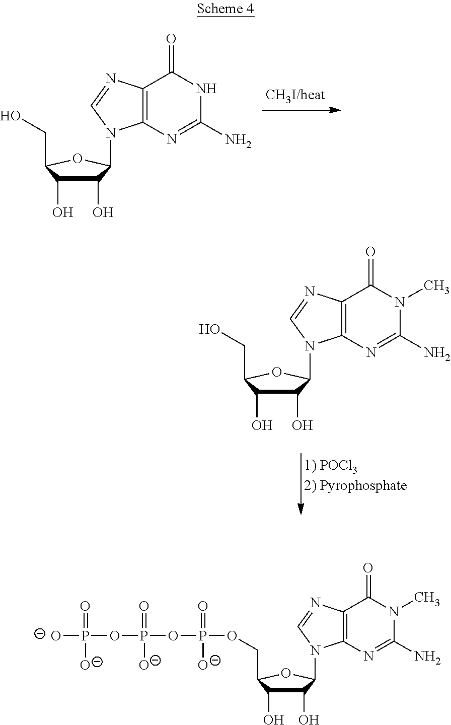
C1(O)C(O)C(CO)OC1N1C2=C(N=C1)C(=O)NC(N)=N2.C1(O)C(O)C(CO)OC1N1C2=C(N=C1)C(=O)N(C)C(N)=N2.C1(O)C(O)C(COP(OP(OP(=O)([O-])[O-])(=O)[O-])(=O)[O-])OC1N1C2=C(N=C1)C(=O)N(C)C(N)=N2
